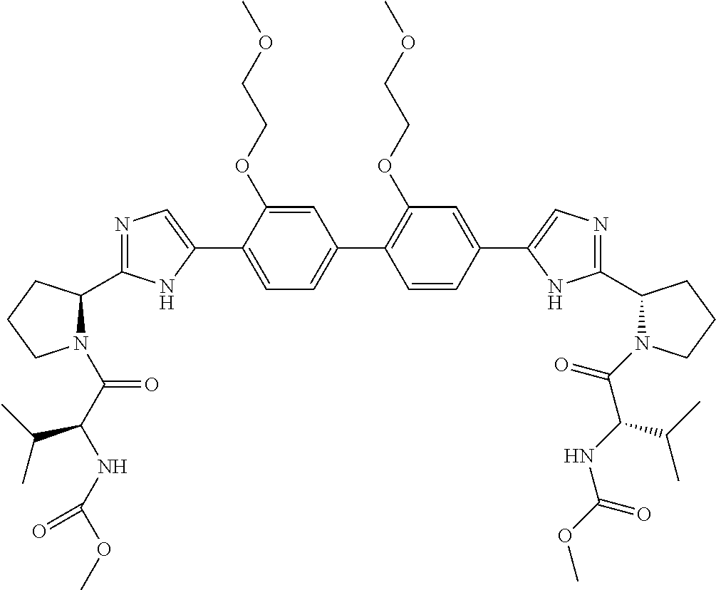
C1=C(OCCOC)C(C2=CN=C(C3N(C(C(NC(OC)=O)C(C)C)=O)CCC3)N2)=CC=C1C1=C(OCCOC)C=C(C2=CN=C(C3N(C(=O)C(NC(OC)=O)C(C)C)CCC3)N2)C=C1
